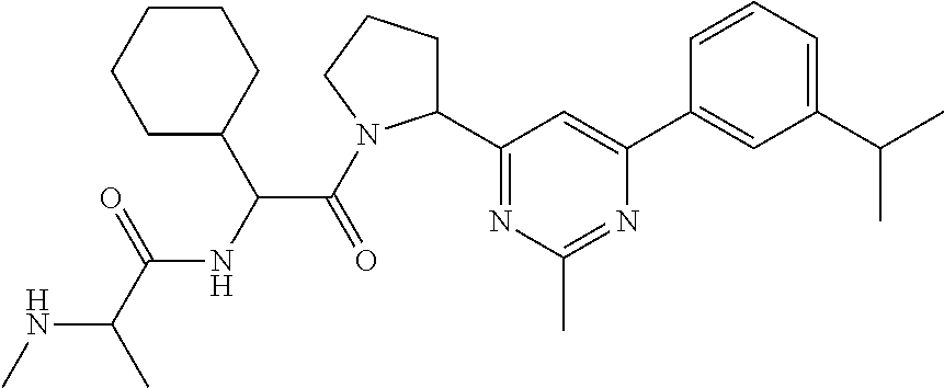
N(C(C)C(=O)NC(C(=O)N1C(C2=NC(C)=NC(C3=CC(C(C)C)=CC=C3)=C2)CCC1)C1CCCCC1)C
